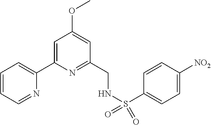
C1=CC=NC(C2=CC(OC)=CC(CNS(=O)(=O)C3=CC=C([NO2])C=C3)=N2)=C1
